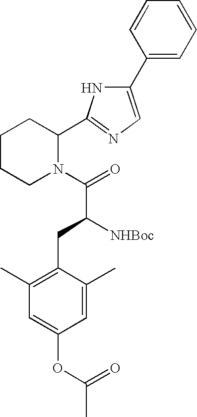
C1(C2=CN=C(C3CCCCN3C(=O)C([NHBoc])CC3=C(C)C=C(OC(C)=O)C=C3C)N2)=CC=CC=C1
